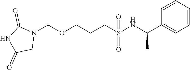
N1(COCCCS(=O)(=O)NC(C2=CC=CC=C2)C)C(=O)NC(=O)C1
